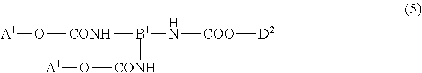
[A1]O[CONH][B1](N[COO][D2])[CONH]O[A1]
